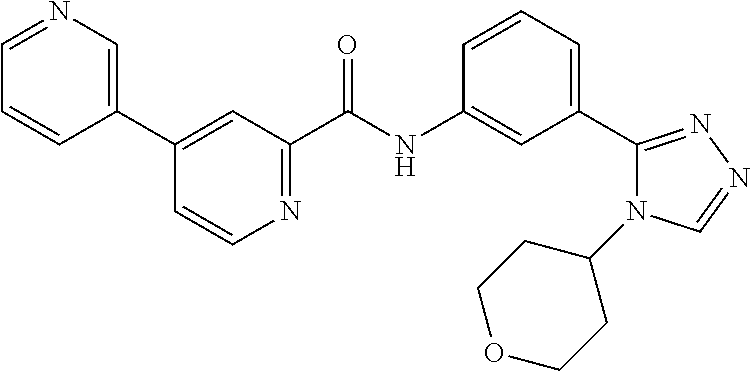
C1=CC(C2=CC(C(NC3=CC(C4=NN=CN4C4CCOCC4)=CC=C3)=O)=NC=C2)=CN=C1
